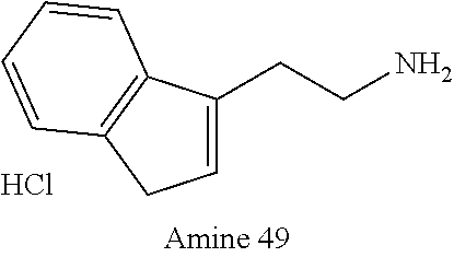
C(CN)C1=CCC2=C1C=CC=C2.Cl
